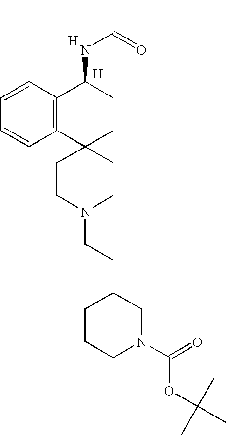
C1CN(CCC2CCCN(C(=O)OC(C)(C)C)C2)CCC12CCC(NC(C)=O)C1=C2C=CC=C1.[H].[H]
